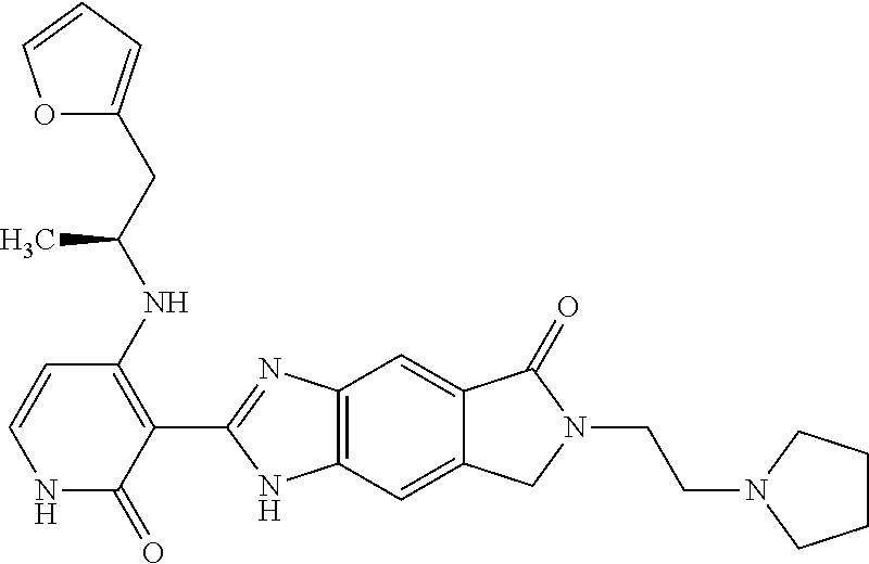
O1C(CC(NC2=C(C3=NC4=C(N3)C=C3C(=C4)C(=O)N(CCN4CCCC4)C3)C(=O)NC=C2)C)=CC=C1
